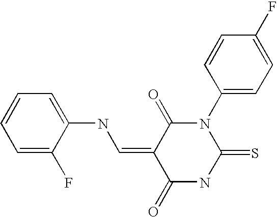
C1=CC=C(F)C(NC=C2C(=O)N(C3=CC=C(F)C=C3)C(=S)NC2=O)=C1
